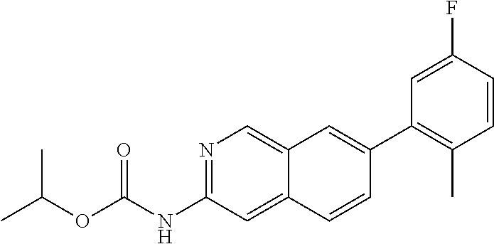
N1=C(NC(OC(C)C)=O)C=C2C(=C1)C=C(C1=C(C)C=CC(F)=C1)C=C2
